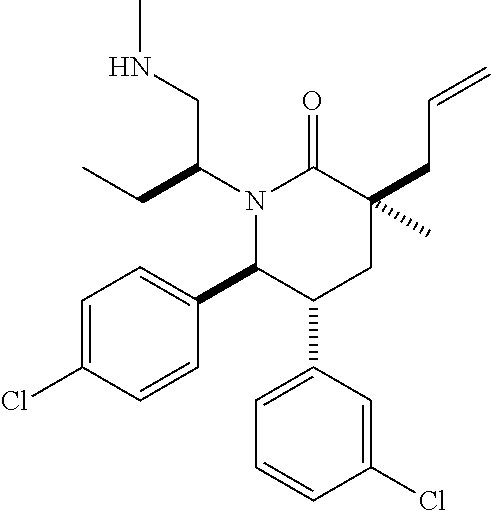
C1=C(Cl)C=CC(C2C(C3=CC=CC(Cl)=C3)CC(CC=C)(C)C(=O)N2C(CC)CNC)=C1
